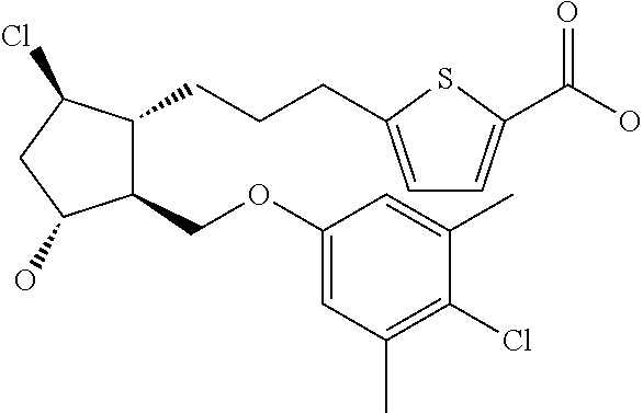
C1(COC2=CC(C)=C(Cl)C(C)=C2)C(CCCC2=CC=C(C(O)=O)S2)C(Cl)CC1O
